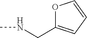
N(C)CC1=CC=CO1
